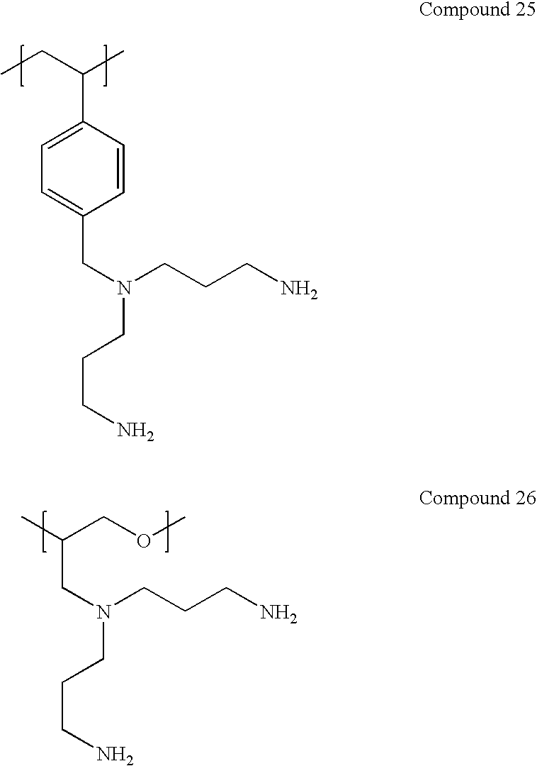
CCC(C)C1=CC=C(CN(CCCN)CCCN)C=C1.CC(COC)CN(CCCN)CCCN
